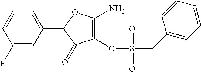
C1(OS(=O)(CC2=CC=CC=C2)=O)=C(N)OC(C2=CC=CC(F)=C2)C1=O
